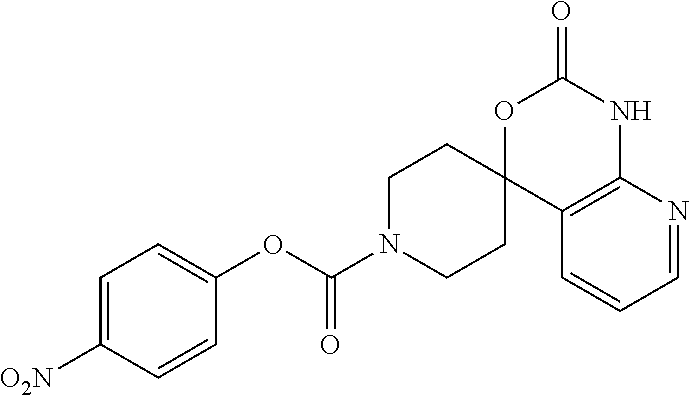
C1=C([O2N])C=CC(OC(N2CCC3(CC2)C2=C(NC(=O)O3)N=CC=C2)=O)=C1
